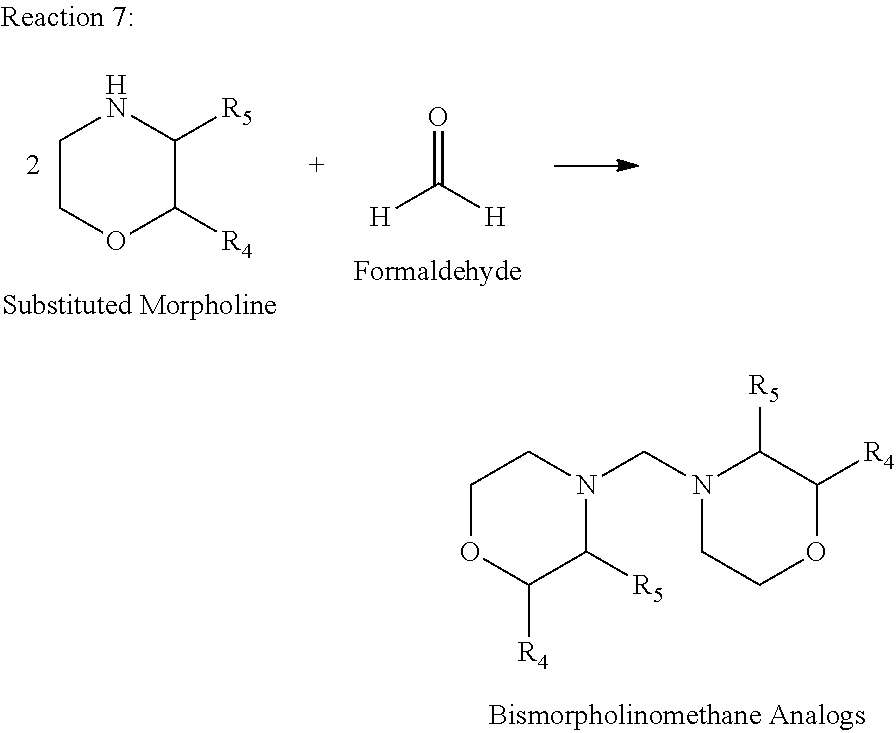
C1OC([R4])C([R5])N(CN2CCOC([R4])C2[R5])C1.C1COC([R4])C([R5])N1.[H]C(=O)[H]
